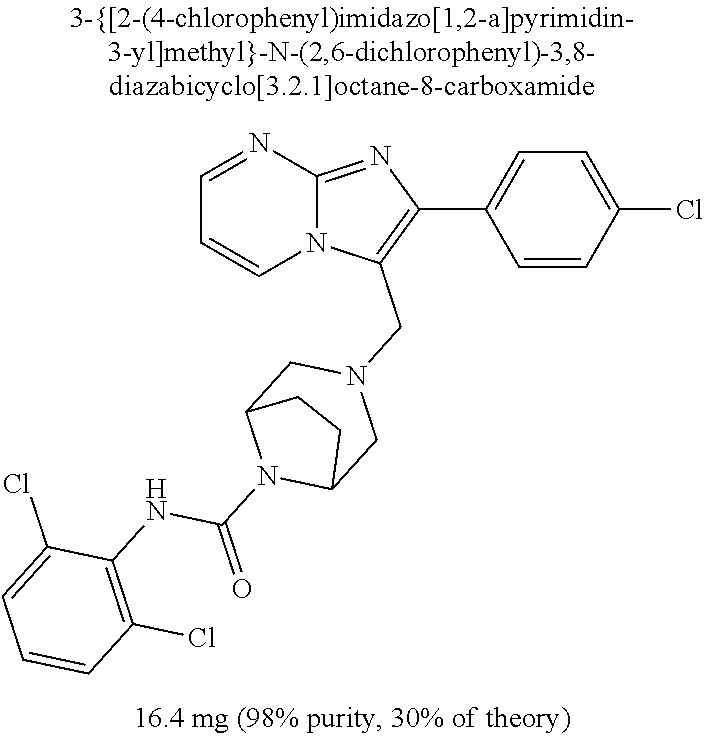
C1=CC(Cl)=CC=C1C1=C(CN2CC3N(C(=O)NC4=C(Cl)C=CC=C4Cl)C(C2)CC3)N2C(=N1)N=CC=C2
